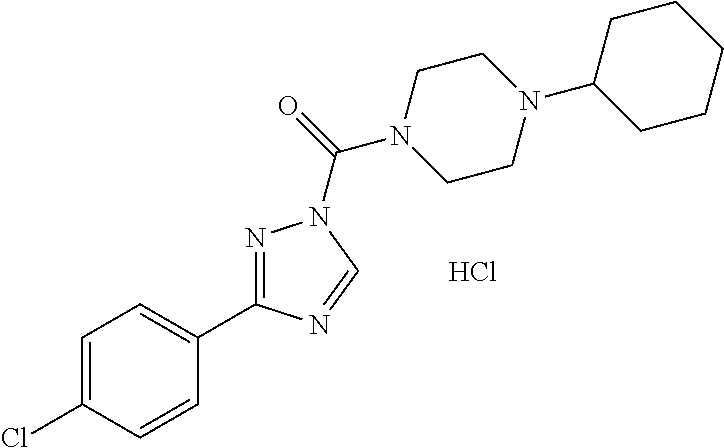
C1=C(Cl)C=CC(C2=NN(C(N3CCN(C4CCCCC4)CC3)=O)C=N2)=C1.Cl
